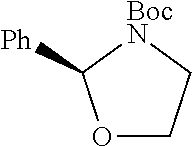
O1CC[BocN]C1[Ph]
